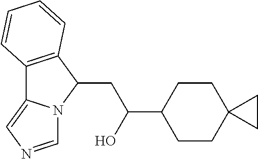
C12=C(C(CC(C3CCC4(CC3)CC4)O)N3C1=CN=C3)C=CC=C2
